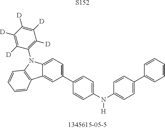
C1(N(C2=CC=C(C3=CC=CC=C3)C=C2)[H])=CC=C(C2=CC=C3C(=C2)C2=C(N3C3=C([D])C([D])=C([D])C([D])=C3[D])C=CC=C2)C=C1.[S152]
